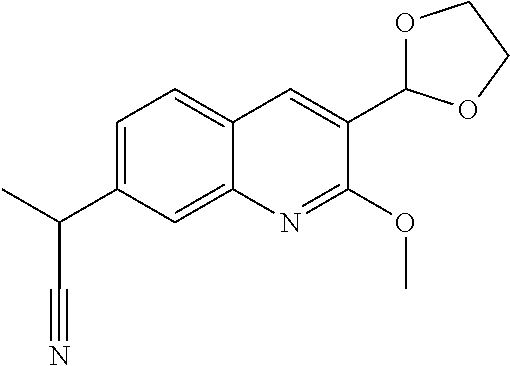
C1=C(C(C)C#N)C=C2C(=C1)C=C(C1OCCO1)C(OC)=N2
